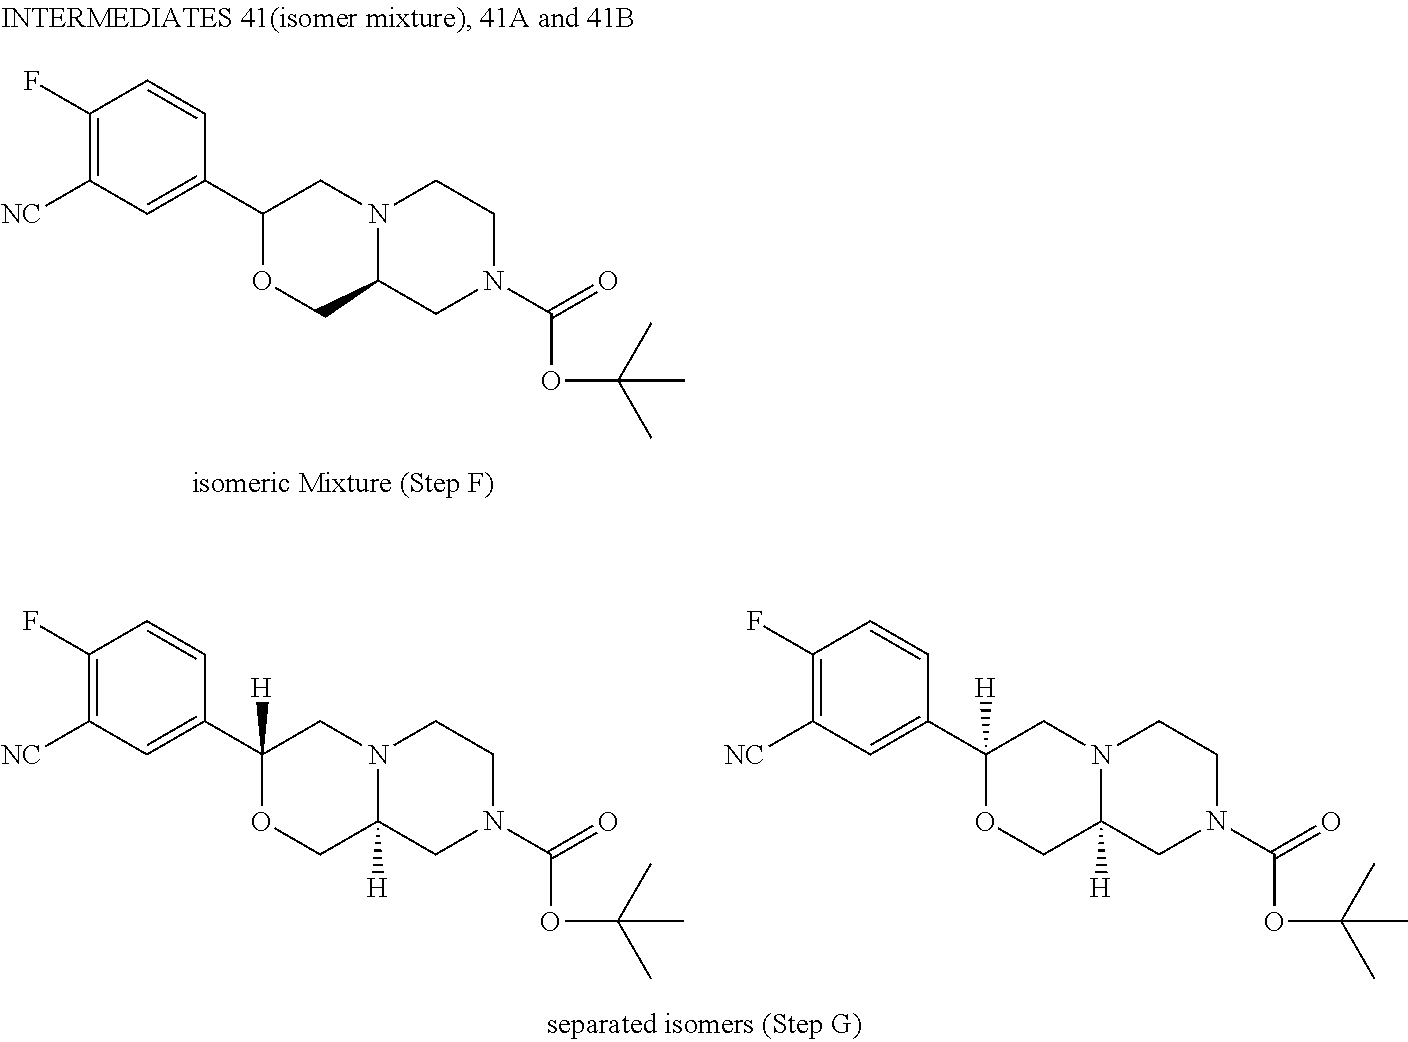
C1(F)=C([NC])C=C(C2([H])OCC3([H])N(C2)CCN(C(OC(C)(C)C)=O)C3)C=C1.C1(F)=C([NC])C=C(C2([H])OCC3([H])N(C2)CCN(C(OC(C)(C)C)=O)C3)C=C1.C1(F)=C([NC])C=C(C2OCC3N(C2)CCN(C(OC(C)(C)C)=O)C3)C=C1
